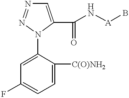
C1=C(C(N[A]B)=O)N(C2=CC(F)=CC=C2[C(O)NH2])N=N1
